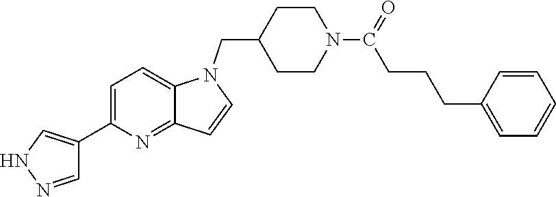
C1CC(CN2C3=CC=C(C4=CNN=C4)N=C3C=C2)CCN1C(=O)CCCC1=CC=CC=C1
